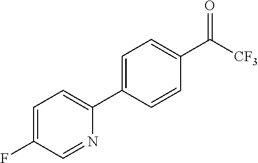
C1=C(F)C=NC(C2=CC=C(C([CF3])=O)C=C2)=C1
